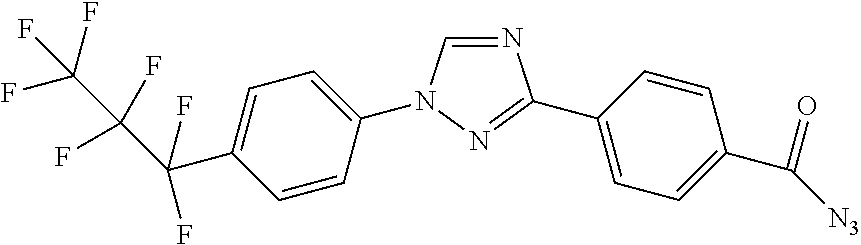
N1=CN(C2=CC=C(C(C(F)(F)C(F)(F)F)(F)F)C=C2)N=C1C1=CC=C(C(=O)[N3])C=C1
